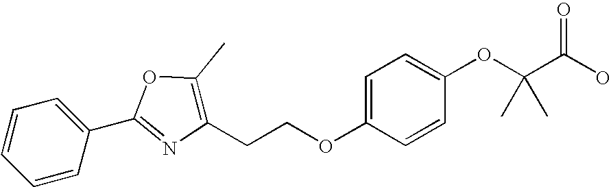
C1=CC(C2=NC(CCOC3=CC=C(OC(C(O)=O)(C)C)C=C3)=C(C)O2)=CC=C1
